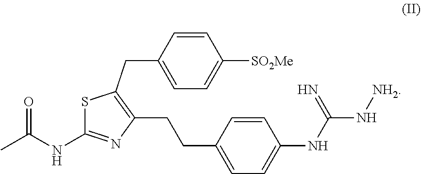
O=C(C)NC1=NC(CCC2=CC=C(NC(=N)N[NH2])C=C2)=C(CC2=CC=C([SO2Me])C=C2)S1
